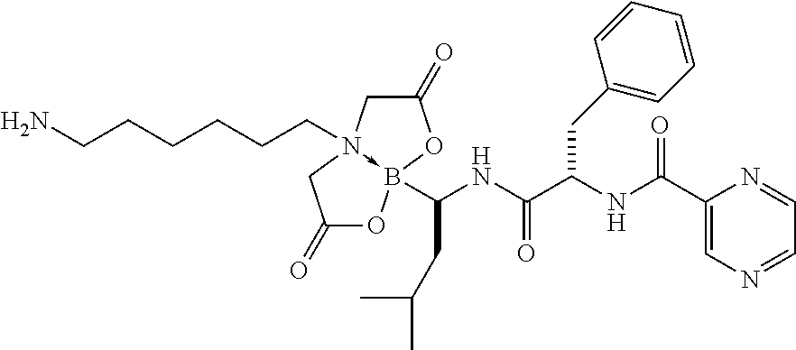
C(CCCCCN)N12->B(C(NC(C(NC(C3=CN=CC=N3)=O)CC3=CC=CC=C3)=O)CC(C)C)(OC(=O)C1)OC(=O)C2
